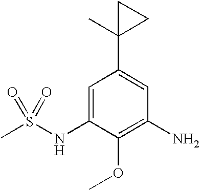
C1=C(NS(C)(=O)=O)C(OC)=C(N)C=C1C1(C)CC1
